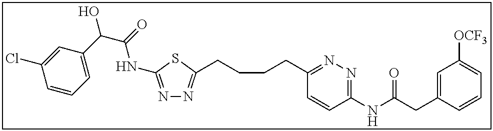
N1=C(NC(C(C2=CC=CC(Cl)=C2)O)=O)SC(CCCCC2=NN=C(NC(CC3=CC([OCF3])=CC=C3)=O)C=C2)=N1
